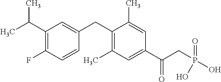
C1=C(CC2=C(C)C=C(C(CP(O)(=O)O)=O)C=C2C)C=CC(F)=C1C(C)C
